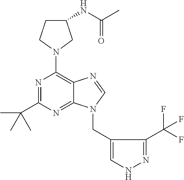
N1=C(C(C)(C)C)N=C2C(=C1N1CC(NC(=O)C)CC1)N=CN2CC1=CNN=C1C(F)(F)F
